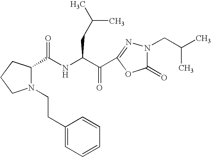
N(C(C(C1=NN(CC(C)C)C(=O)O1)=O)CC(C)C)C(=O)C1N(CCC2=CC=CC=C2)CCC1
